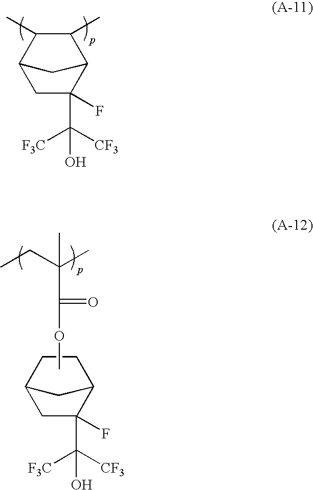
C1C(C([F3C])([CF3])O)(F)C2C(C)C(C)C1C2.C1C(C([F3C])([CF3])O)(F)C2CC1CC2.COC(=O)C(C)(CC)C
